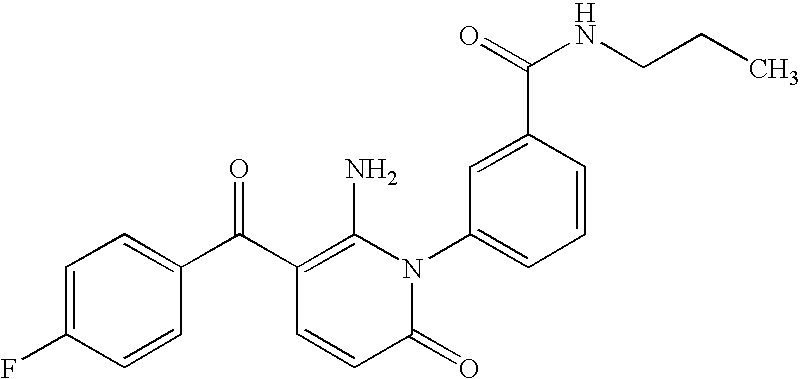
C1=C(F)C=CC(C(C2=C(N)N(C3=CC=CC(C(=O)NCCC)=C3)C(=O)C=C2)=O)=C1
